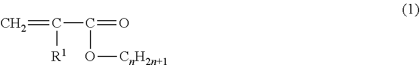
C=C(C(=O)O[CnH2n+1])[R1]
